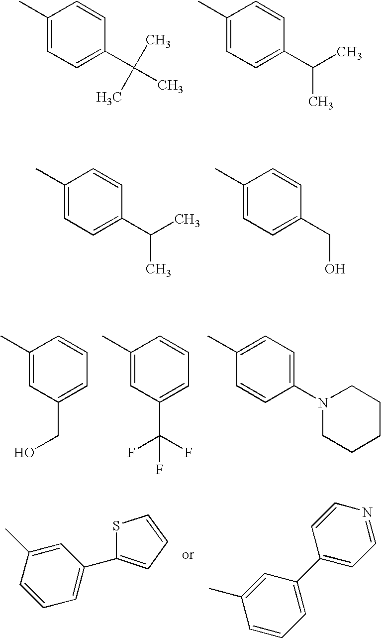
C1(C)=CC=C(C(C)(C)C)C=C1.C1(C)=CC=C(C(C)C)C=C1.C1(C)=CC=C(C(C)C)C=C1.C1(C)=CC=C(CO)C=C1.C1(C)=CC(CO)=CC=C1.C1(C)=CC(C(F)(F)F)=CC=C1.C1(C)=CC=C(N2CCCCC2)C=C1.S1C=CC=C1C1=CC=CC(C)=C1.C1(C2=CC=NC=C2)=CC=CC(C)=C1
